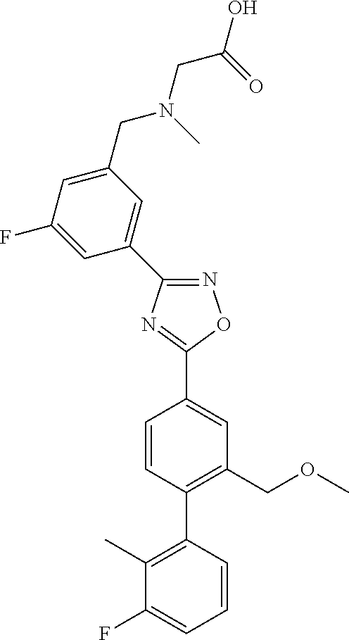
C1(C2=NOC(C3=CC(COC)=C(C4=C(C)C(F)=CC=C4)C=C3)=N2)=CC(CN(CC(O)=O)C)=CC(F)=C1
